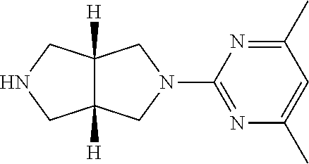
C1C2([H])C([H])(CN1)CN(C1=NC(C)=CC(C)=N1)C2
